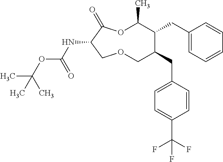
N(C1C(=O)OC(C)C(CC2=CC=CC=C2)C(CC2=CC=C(C(F)(F)F)C=C2)COC1)C(OC(C)(C)C)=O
